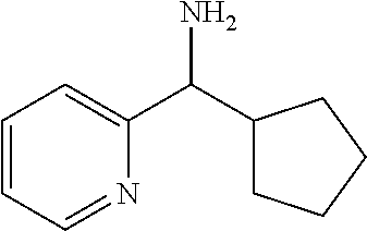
C1=CC=NC(C(C2CCCC2)N)=C1
